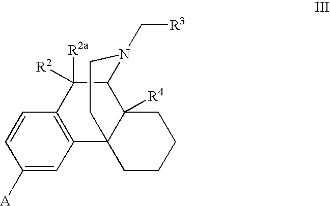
C1([A])=CC2=C(C=C1)C([R2a])([R2])C1C3([R4])C2(CCN1C[R3])CCCC3
